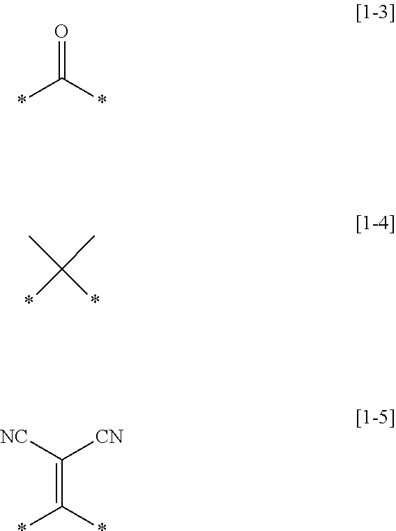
O=C(*)*.CC(*)(C)*.C(=C(*)*)([CN])[NC]
